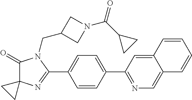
C1(=O)C2(N=C(C3=CC=C(C4=NC=C5C(=C4)C=CC=C5)C=C3)N1CC1CN(C(C3CC3)=O)C1)CC2
